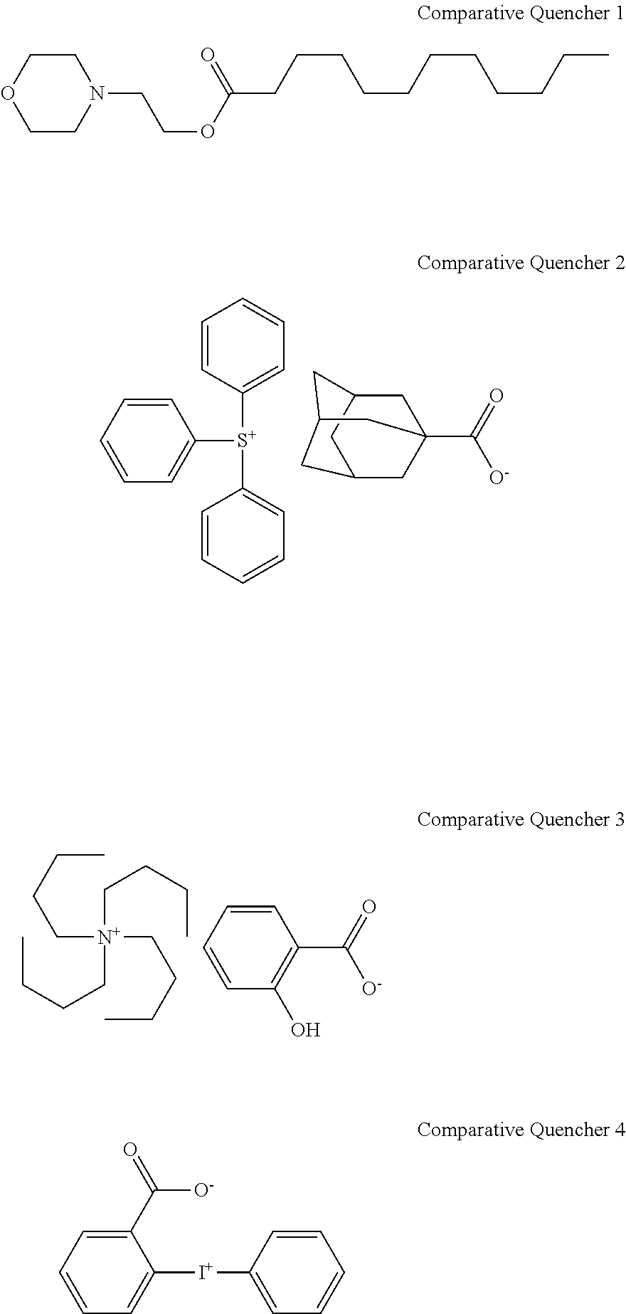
C1=CC([S+](C2=CC=CC=C2)C2=CC=CC=C2)=CC=C1.C1C2CC3CC1(C(=O)[O-])CC(C2)C3.[N+](CCCC)(CCCC)(CCCC)CCCC.C1=CC=CC(O)=C1C(=O)[O-].C1COCCN1CCOC(=O)CCCCCCCCCCC.C1(C(=O)[O-])=CC=CC=C1[I+]C1=CC=CC=C1
